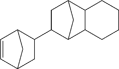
C1=CC2C(C3C4C5CCCCC5C(C3)C4)CC1C2
